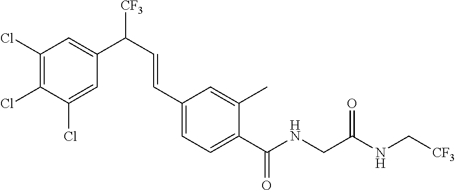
N(C(C1=CC=C(C=CC([CF3])C2=CC(Cl)=C(Cl)C(Cl)=C2)C=C1C)=O)CC(=O)NC[CF3]
